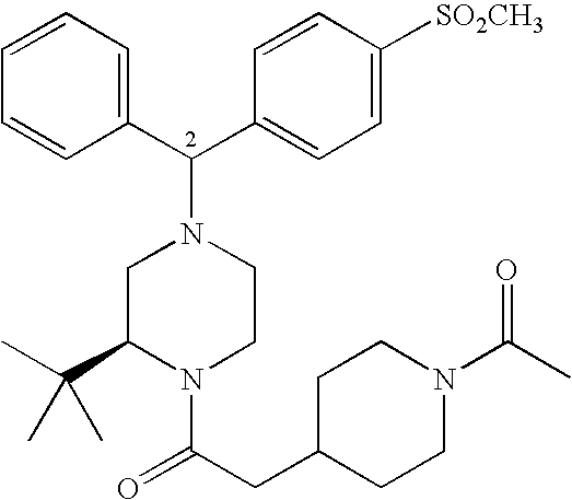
C1=CC=CC(C(N2CC(C(C)(C)C)N(C(CC3CCN(C(C)=O)CC3)=O)CC2)C2=CC=C([SO2CH3])C=C2)=C1
